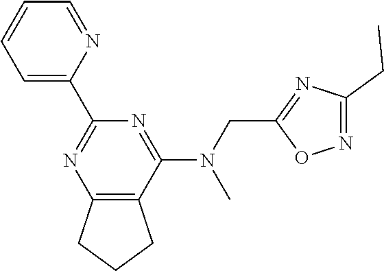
C1=NC(C2=NC3=C(C(N(C)CC4=NC(CC)=NO4)=N2)CCC3)=CC=C1
